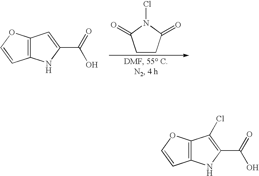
C1CC(=O)N(Cl)C1=O.C12=C(OC=C1)C=C(C(=O)O)N2.C12=C(OC=C1)C(Cl)=C(C(=O)O)N2
